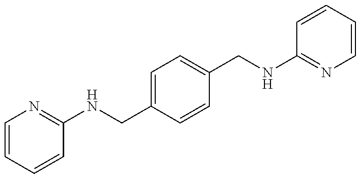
C1=CC=CC(NCC2=CC=C(CNC3=NC=CC=C3)C=C2)=N1
